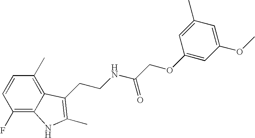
C1(F)=C2C(=C(C)C=C1)C(CCNC(COC1=CC(OC)=CC(C)=C1)=O)=C(C)N2
